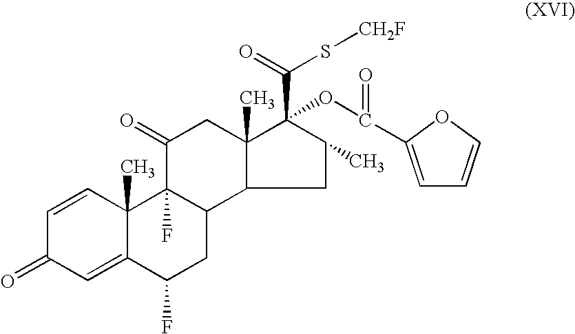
C1=CC2(C)C(=CC1=O)C(F)CC1C2(F)C(=O)CC2(C)C(C(S[CH2F])=O)(OC(C3=CC=CO3)=O)C(C)CC12
